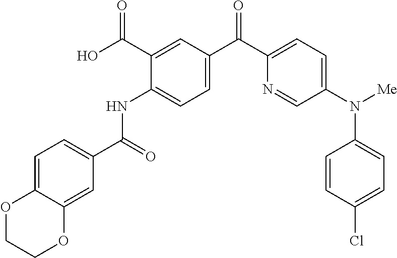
C1=C2C(=CC(C(=O)NC3=CC=C(C(C4=CC=C(N([Me])C5=CC=C(Cl)C=C5)C=N4)=O)C=C3C(O)=O)=C1)OCCO2
